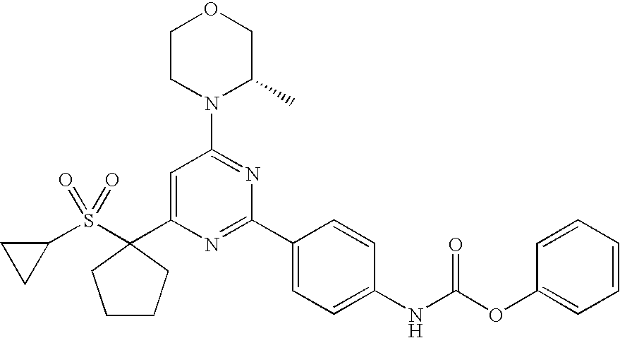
C1(S(=O)(=O)C2(C3=CC(N4C(C)COCC4)=NC(C4=CC=C(NC(OC5=CC=CC=C5)=O)C=C4)=N3)CCCC2)CC1
